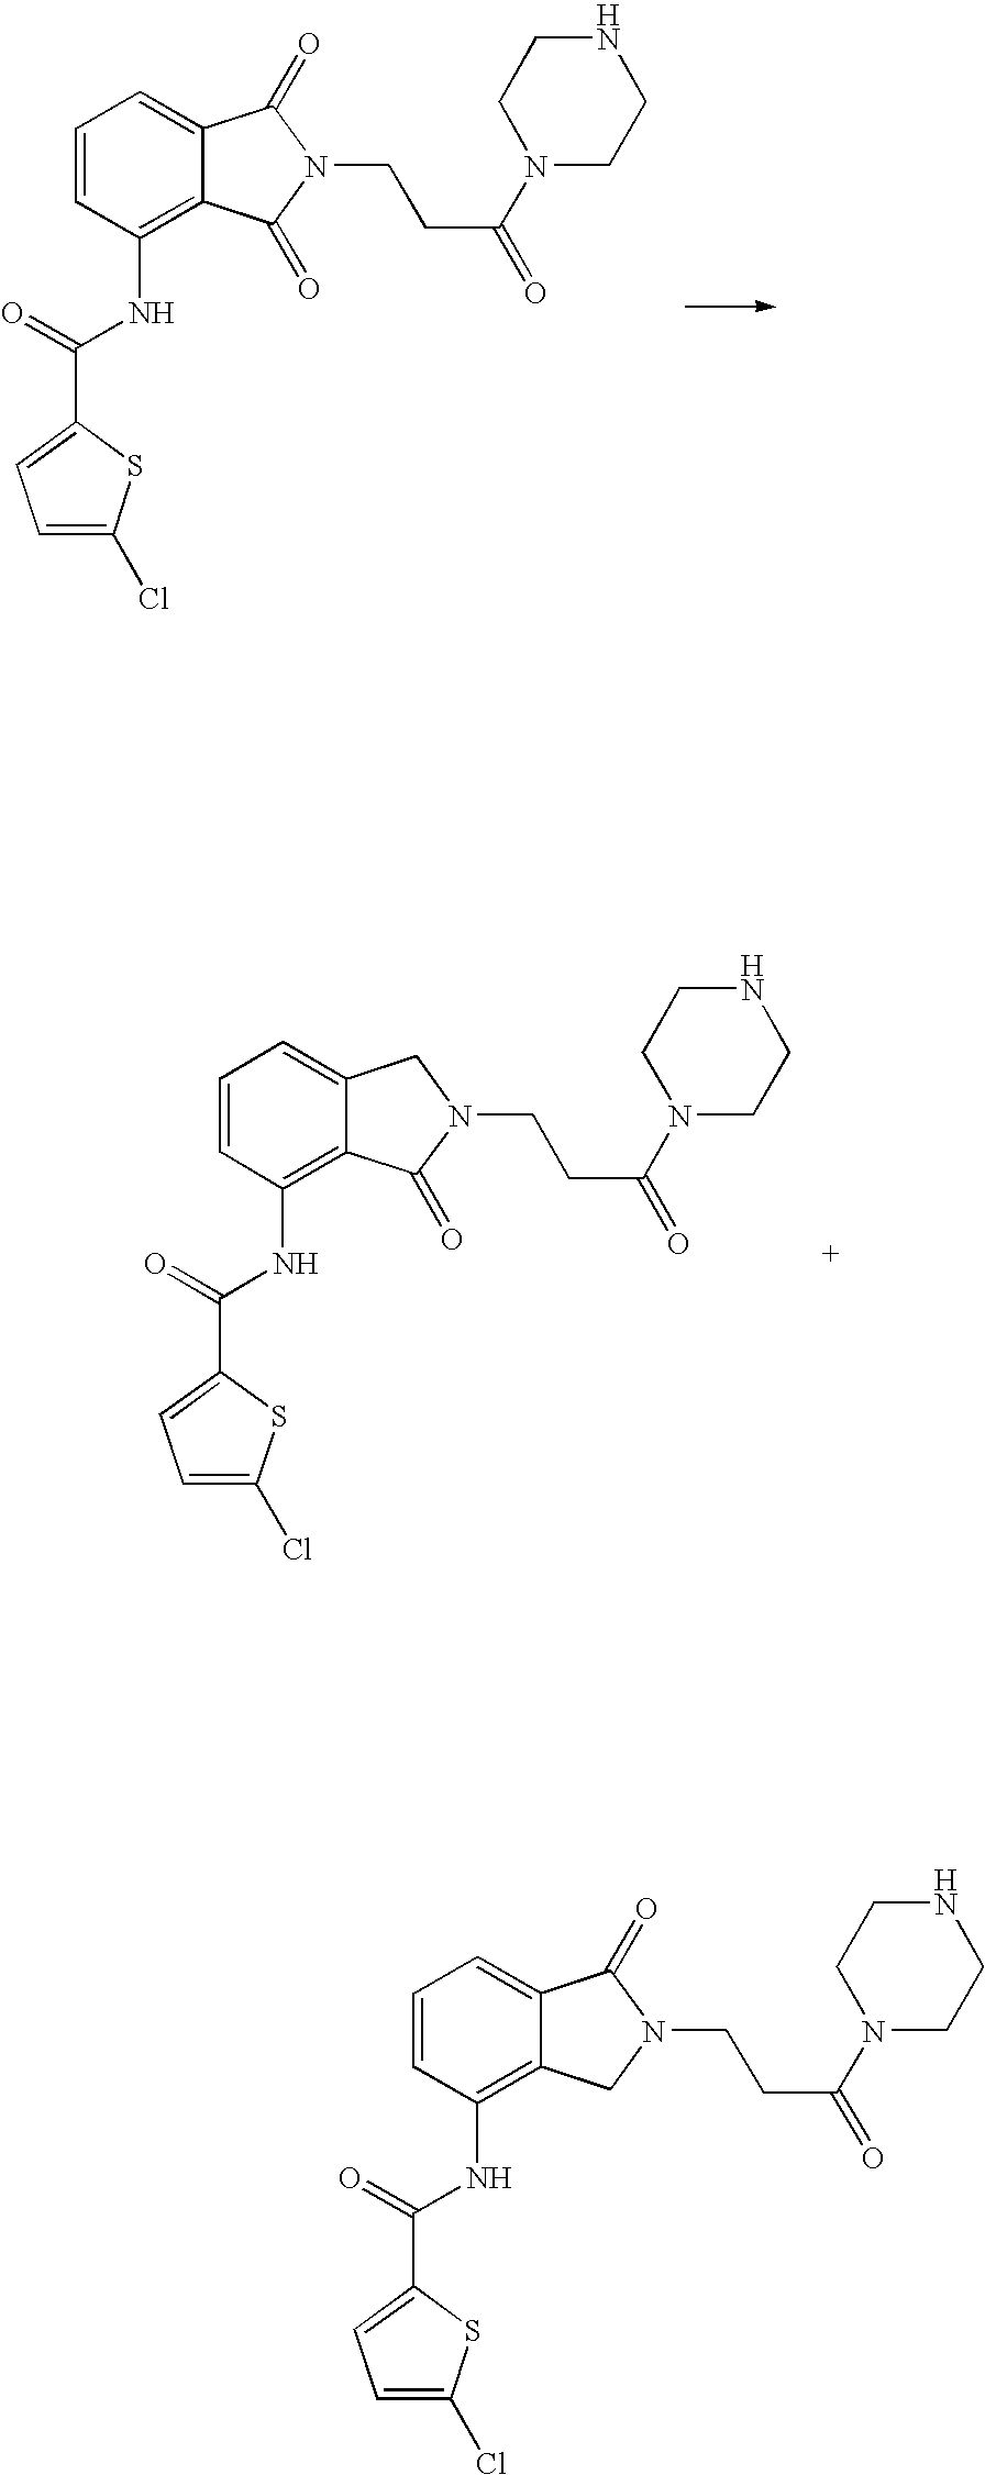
C1=CC(NC(C2=CC=C(Cl)S2)=O)=C2C(=C1)C(=O)N(CCC(=O)N1CCNCC1)C2=O.C1=CC(NC(C2=CC=C(Cl)S2)=O)=C2C(=C1)CN(CCC(=O)N1CCNCC1)C2=O.C1=CC(NC(C2=CC=C(Cl)S2)=O)=C2C(=C1)C(=O)N(CCC(=O)N1CCNCC1)C2
